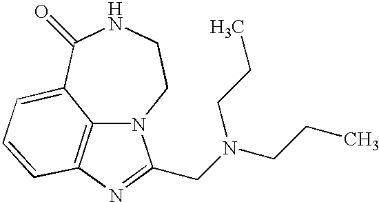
C12=C3N=C(CN(CCC)CCC)N1CCNC(=O)C2=CC=C3
